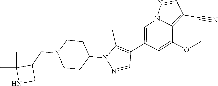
C1(C2=CN3C(=C(C#N)C=N3)C(OC)=C2)=C(C)N(C2CCN(CC3CNC3(C)C)CC2)N=C1
